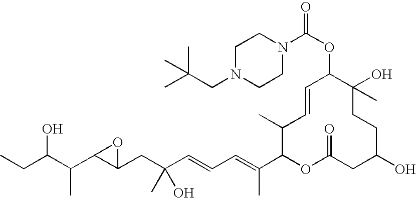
CCC(C(C1C(CC(C=CC=C(C2OC(=O)CC(O)CCC(O)(C)C(OC(=O)N3CCN(CC(C)(C)C)CC3)C=CC2C)C)(O)C)O1)C)O
